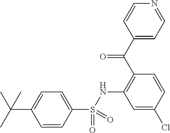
C1=CC(S(NC2=C(C(C3=CC=NC=C3)=O)C=CC(Cl)=C2)(=O)=O)=CC=C1C(C)(C)C
